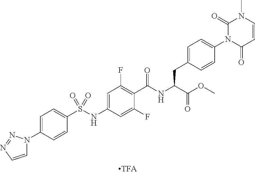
C1=CN=NN1C1=CC=C(S(NC2=CC(F)=C(C(NC(C(=O)OC)CC3=CC=C(N4C(=O)C=CN(C)C4=O)C=C3)=O)C(F)=C2)(=O)=O)C=C1
